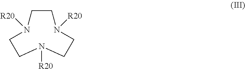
C1CN([R20])CCN([R20])CCN1[R20]
